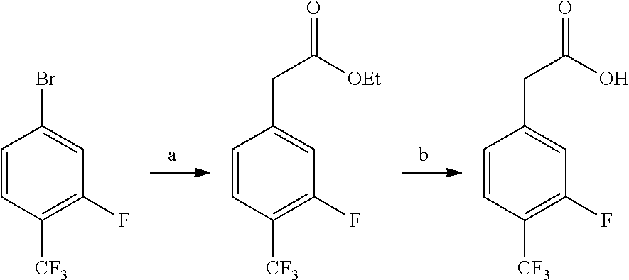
C1=CC([CF3])=C(F)C=C1Br.C1=CC([CF3])=C(F)C=C1CC([OEt])=O.C1=CC([CF3])=C(F)C=C1CC(O)=O
